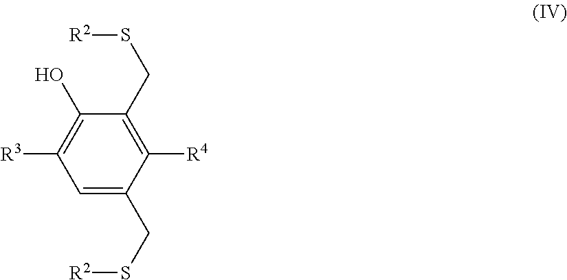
C1(CS[R2])=C([R4])C(CS[R2])=CC([R3])=C1O
